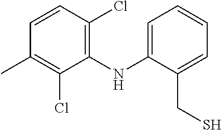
C1(NC2=CC=CC=C2CS)=C(Cl)C=CC(C)=C1Cl
